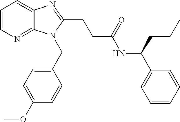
C1=CN=C2C(=C1)N=C(CCC(NC(C1=CC=CC=C1)CCC)=O)N2CC1=CC=C(OC)C=C1
